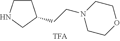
C1CNCC1CCN1CCOCC1
